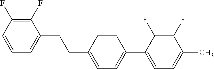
C1(F)=C(F)C=CC=C1CCC1=CC=C(C2=CC=C(C)C(F)=C2F)C=C1
